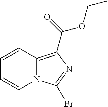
C1=CC2=C(C(=O)OCC)N=C(Br)N2C=C1
